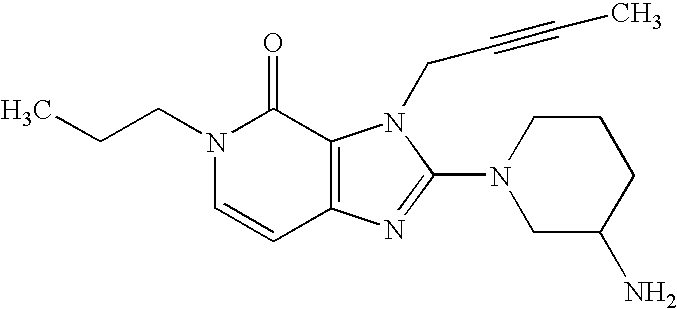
C(N1C=CC2=C(C1=O)N(CC#CC)C(N1CC(N)CCC1)=N2)CC
